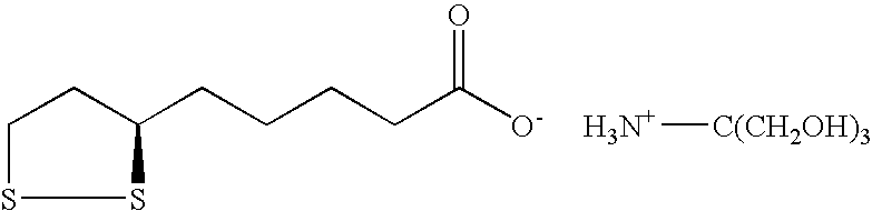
C1SSC(CCCCC([O-     H3N+][C(CH2OH)3])=O)C1
